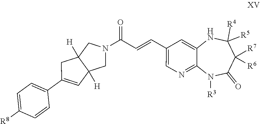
C12=CC(C=CC(N3CC4([H])C([H])(C3)C=C(C3=CC=C([R8])C=C3)C4)=O)=CN=C1N([R3])C(=O)C([R6])([R7])C([R5])([R4])N2
